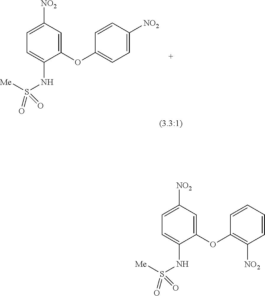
C1=C([NO2])C=C(OC2=CC=C([NO2])C=C2)C(NS(=O)([Me])=O)=C1.C1=C([NO2])C=C(OC2=C([NO2])C=CC=C2)C(NS(=O)([Me])=O)=C1
